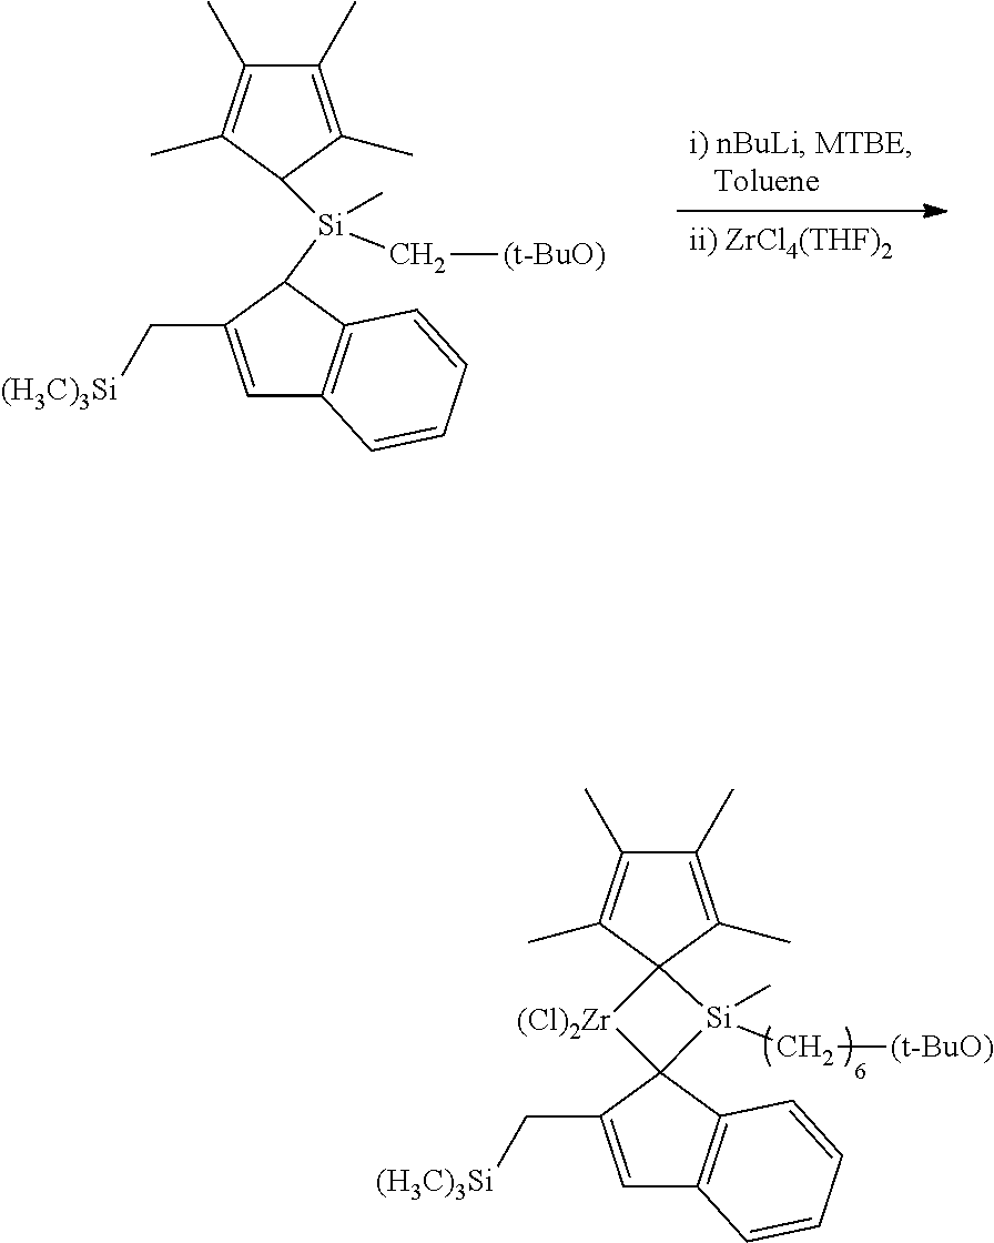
[Si](C)(C[(t-BuO)])(C1C2=C(C=C1C[(H3C)3Si])C=CC=C2)C1C(C)=C(C)C(C)=C1C.[Si]1(C)(C[(t-BuO)])C2(C3=C(C=C2C[(H3C)3Si])C=CC=C3)[(Cl)2Zr]C12C(C)=C(C)C(C)=C2C
